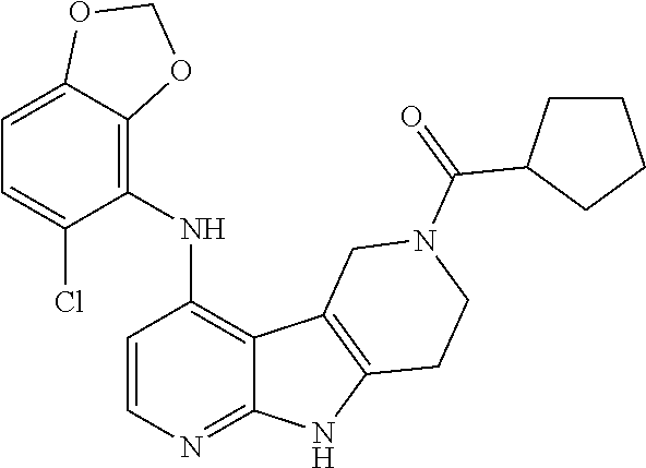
C1(NC2=C3C(=NC=C2)NC2=C3CN(C(=O)C3CCCC3)CC2)=C2C(=CC=C1Cl)OCO2
